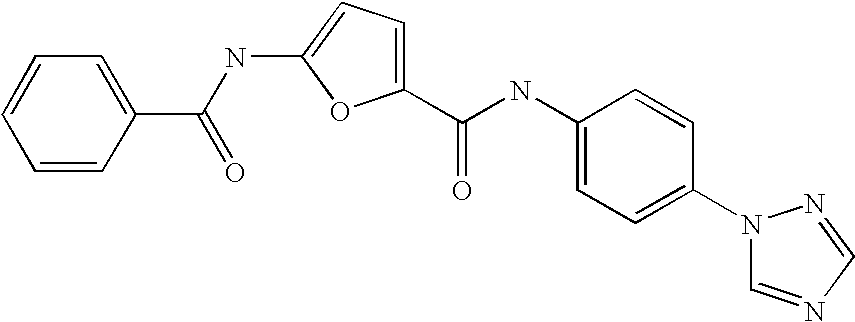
C1(C(NC2=CC=C(N3C=NC=N3)C=C2)=O)=CC=C(NC(C2=CC=CC=C2)=O)O1
